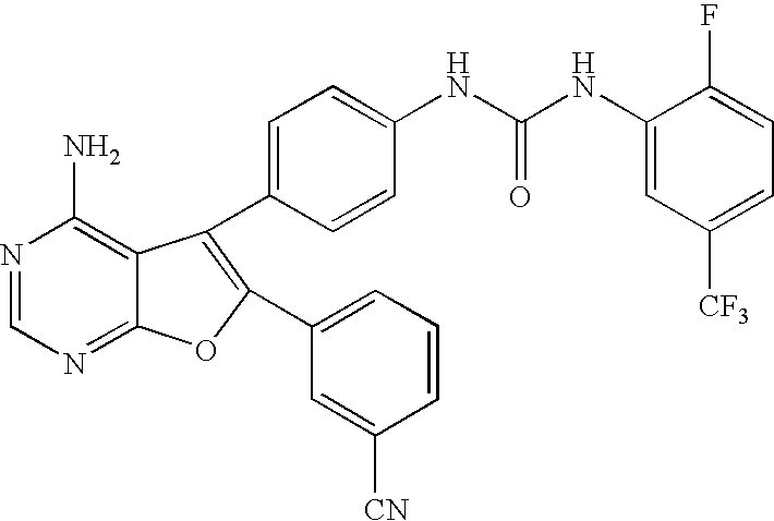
N1=CN=C2C(=C1N)C(C1=CC=C(NC(NC3=CC([CF3])=CC=C3F)=O)C=C1)=C(C1=CC=CC([CN])=C1)O2
